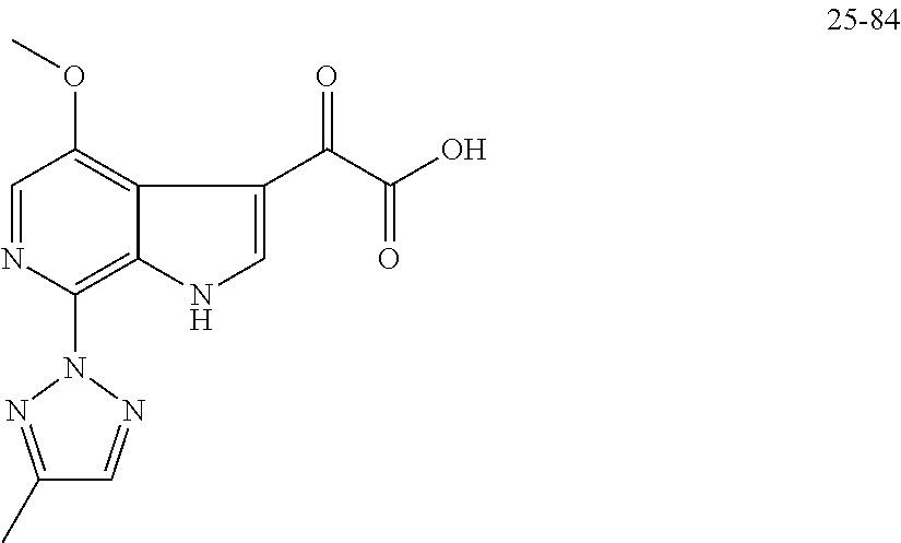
C1=NC(N2N=C(C)C=N2)=C2C(=C1OC)C(C(C(O)=O)=O)=CN2
